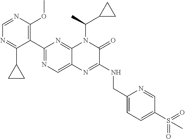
C1(C2=NC=C3C(=N2)N(C(C2CC2)C)C(=O)C(NCC2=CC=C(S(C)(=O)=O)C=N2)=N3)=C(OC)N=CN=C1C1CC1
